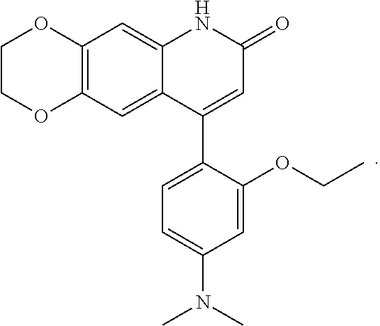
C12=C(C=C3C(=C1)NC(=O)C=C3C1=CC=C(N(C)C)C=C1OCC)OCCO2
